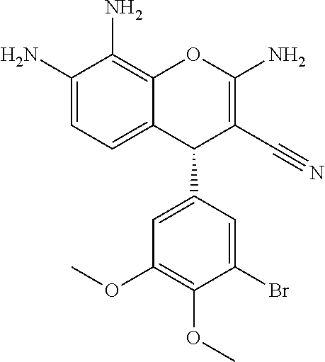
C1(N)=CC=C2C(=C1N)OC(N)=C(C#N)C2C1=CC(OC)=C(OC)C(Br)=C1
